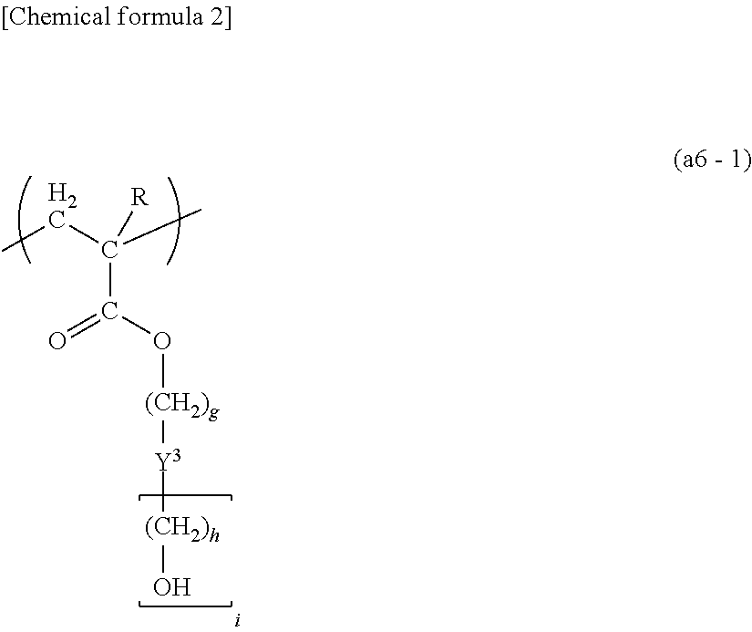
CCC(C)([R])C(O[(CH2)g][Y3][(CH2)h]O)=O
